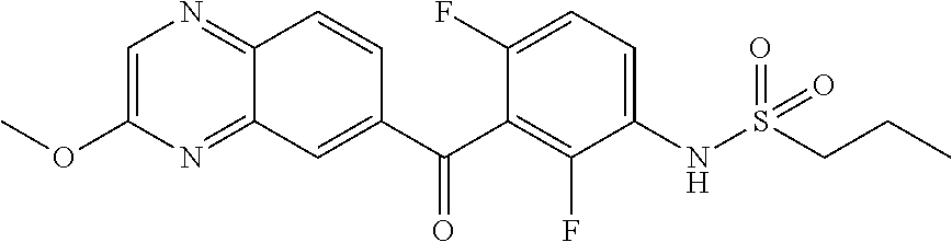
C1=C(OC)N=C2C(=N1)C=CC(C(C1=C(F)C(NS(=O)(=O)CCC)=CC=C1F)=O)=C2
